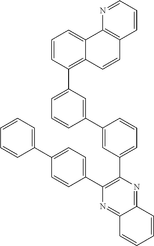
C12=NC(C3=CC=C(C4=CC=CC=C4)C=C3)=C(C3=CC=CC(C4=CC(C5=C6C(=CC=C5)C5=C(C=C6)C=CC=N5)=CC=C4)=C3)N=C1C=CC=C2
